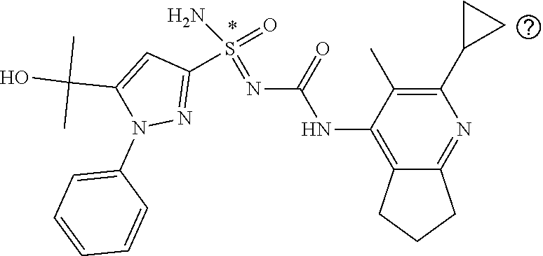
C1(C2CC2)=C(C)C(NC(N=S(=O)(C2=NN(C3=CC=CC=C3)C(C(O)(C)C)=C2)N)=O)=C2C(=N1)CCC2
